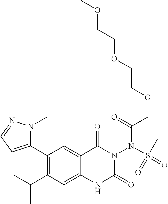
C1(C2=CC=NN2C)=C(C(C)C)C=C2C(=C1)C(=O)N(N(S(=O)(=O)C)C(COCCOCCOC)=O)C(=O)N2
